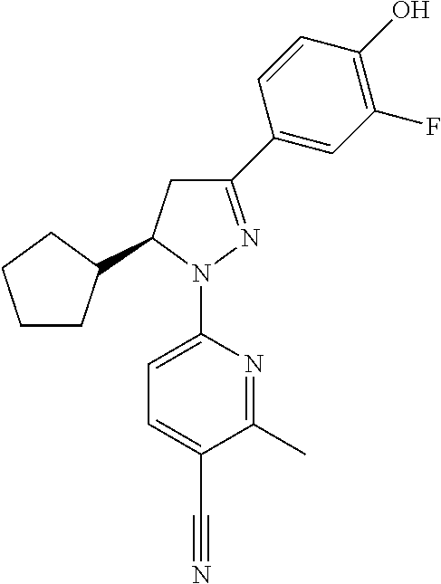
C1CC(C2CC(C3=CC(F)=C(O)C=C3)=NN2C2=CC=C(C#N)C(C)=N2)CC1
